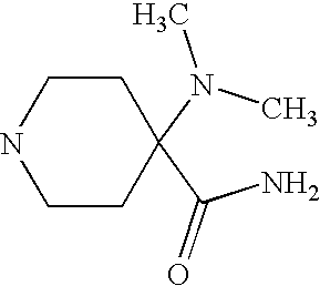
C1CNCCC1(C(N)=O)N(C)C
